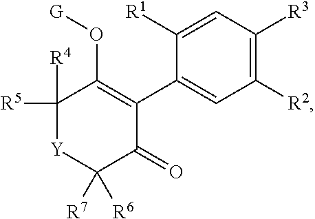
C1([R2])=C([R3])C=C([R1])C(C2=C(O[G])C([R5])([R4])[Y]C([R7])([R6])C2=O)=C1
